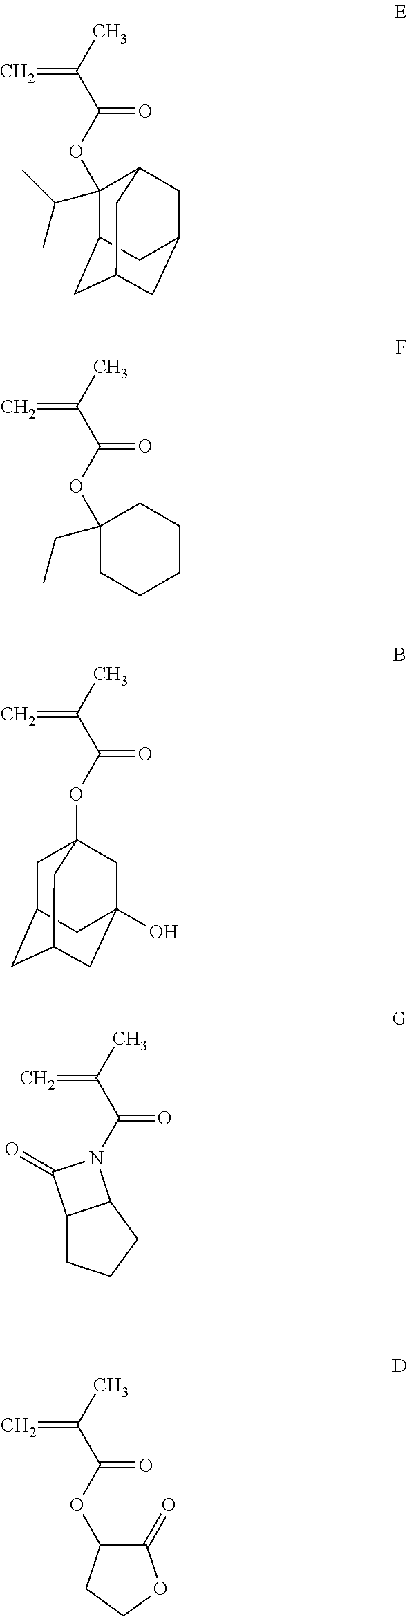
C1(C(C)C)(OC(=O)C(=C)C)C2CC3CC(CC1C3)C2.C1CCCCC1(OC(=O)C(=C)C)CC.C1C2CC3CC(O)(CC1(OC(=O)C(=C)C)C3)C2.C12CCCC1N(C(=O)C(=C)C)C2=O.C1(OC(=O)C(=C)C)C(=O)OCC1
